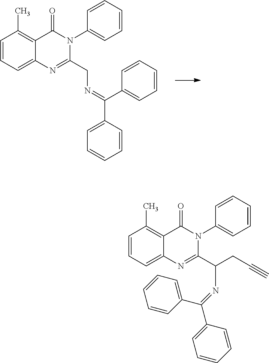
C1=CC=C2C(=C1C)C(=O)N(C1=CC=CC=C1)C(CN=C(C1=CC=CC=C1)C1=CC=CC=C1)=N2.C1=CC=C2C(=C1C)C(=O)N(C1=CC=CC=C1)C(C(CC#C)N=C(C1=CC=CC=C1)C1=CC=CC=C1)=N2
